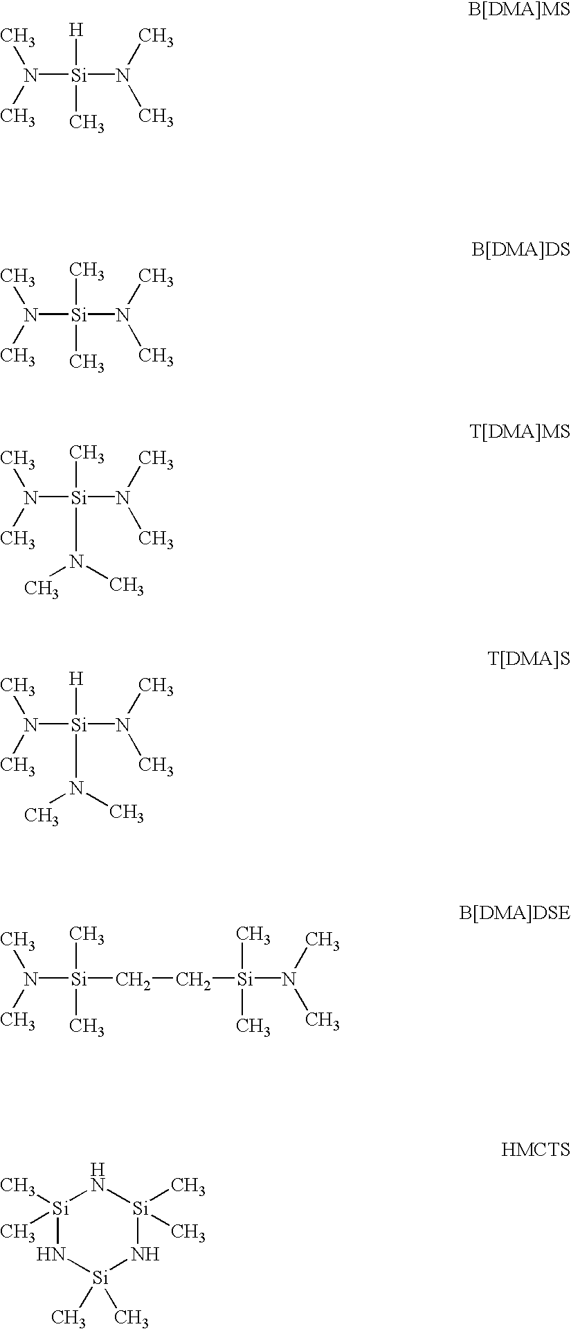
N([Si](N(C)C)([H])C)(C)C.N([Si](N(C)C)(C)C)(C)C.N([Si](N(C)C)(C)N(C)C)(C)C.N([Si](N(C)C)([H])N(C)C)(C)C.N([Si](CC[Si](N(C)C)(C)C)(C)C)(C)C.[Si]1(C)(C)N[Si](C)(C)N[Si](C)(C)N1
